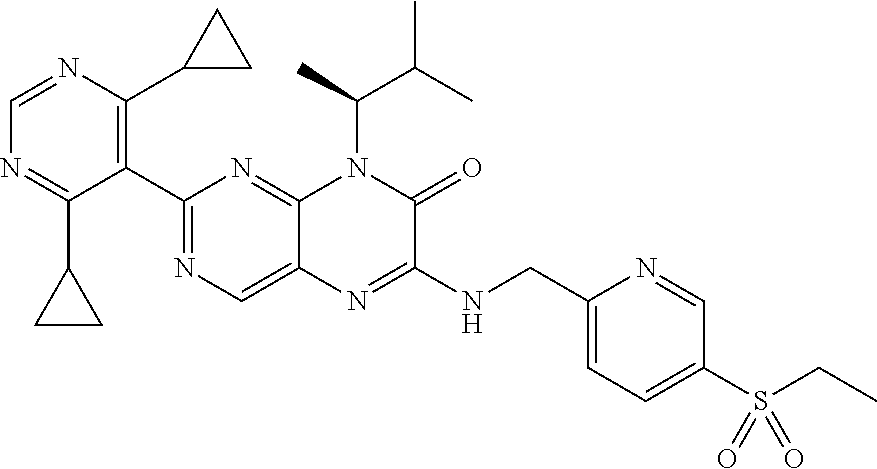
C1=NC(C2CC2)=C(C2=NC=C3C(=N2)N(C(C)C(C)C)C(=O)C(NCC2=CC=C(S(=O)(=O)CC)C=N2)=N3)C(C2CC2)=N1
